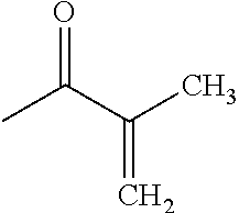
O=C(C(C)=C)C
